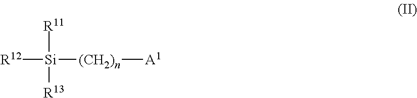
[R12][Si]([(CH2)n][A1])([R13])[R11]
